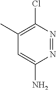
N1=NC(Cl)=C(C)C=C1N
